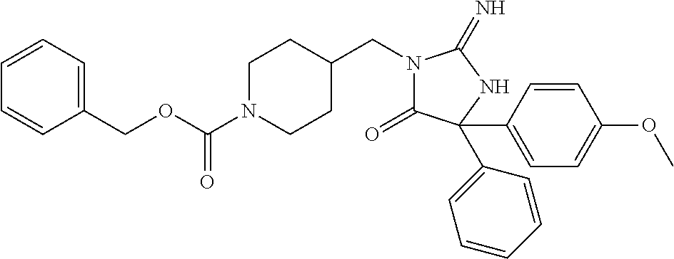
N1(CC2CCN(C(OCC3=CC=CC=C3)=O)CC2)C(=O)C(C2=CC=C(OC)C=C2)(C2=CC=CC=C2)NC1=N
